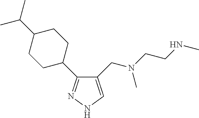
C1(CN(C)CCNC)=CNN=C1C1CCC(C(C)C)CC1
